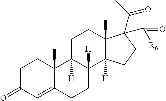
C1C(=O)C=C2C(C)(C1)C1([H])C([H])(CC2)C2([H])C(C)(CC1)C(C(=O)C)(C(=O)[R6])CC2
